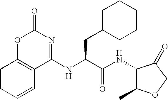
C1=CC=CC2=C1OC(=O)N=C2NC(C(NC1C(C)OCC1=O)=O)CC1CCCCC1
